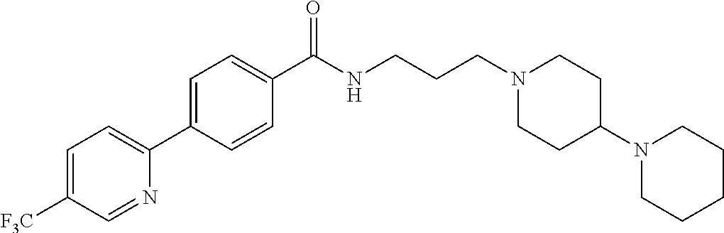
C1=C([F3C])C=NC(C2=CC=C(C(NCCCN3CCC(N4CCCCC4)CC3)=O)C=C2)=C1
